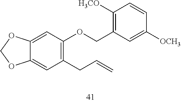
C12=CC(CC=C)=C(OCC3=C([H3CO])C=CC([OCH3])=C3)C=C1OCO2
